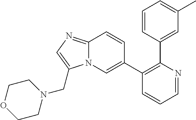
C1(C2=CN3C(=NC=C3CN3CCOCC3)C=C2)=C(C2=CC(C)=CC=C2)N=CC=C1
